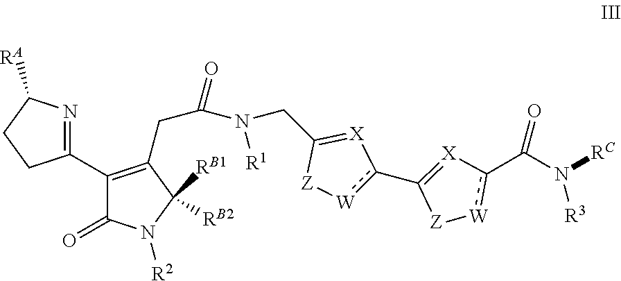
C1(C2=NC([RA])CC2)=C(CC(=O)N(CC2=[X]c(C3=[X]c(C(=O)N([RC])[R3])[W][Z]3)[W][Z]2)[R1])C([RB2])([RB1])N([R2])C1=O
